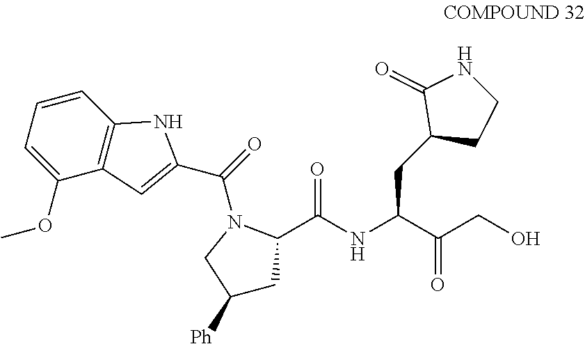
C1(OC)=CC=CC2=C1C=C(C(=O)N1CC([Ph])CC1C(NC(C(CO)=O)CC1CCNC1=O)=O)N2
